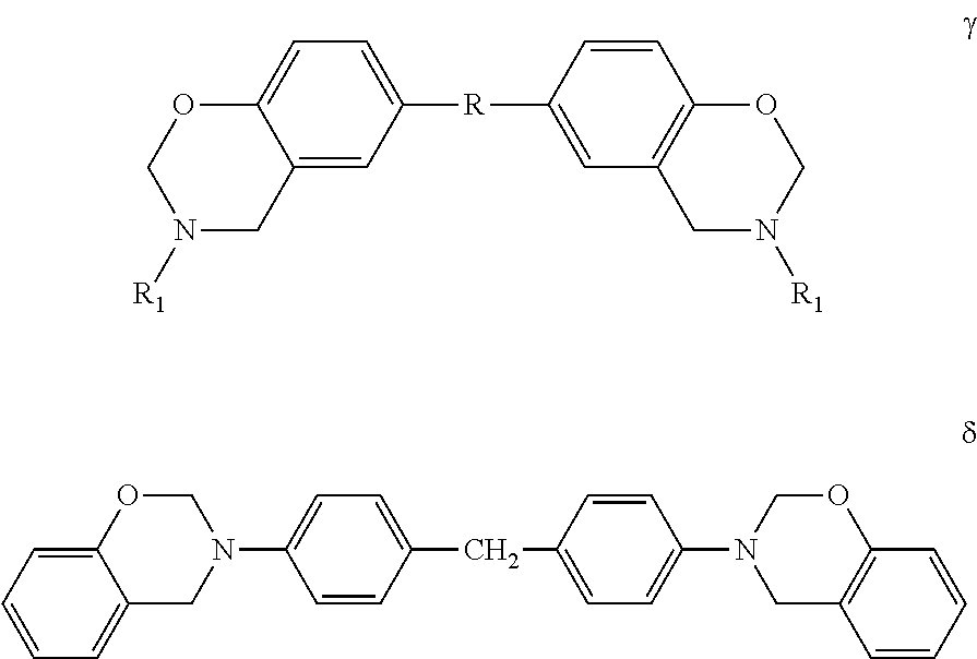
O1C2=CC=C([R]C3=CC4=C(C=C3)OCN([R1])C4)C=C2CN([R1])C1.C1=C2C(=CC=C1)CN(C1=CC=C(CC3=CC=C(N4CC5=C(OC4)C=CC=C5)C=C3)C=C1)CO2
